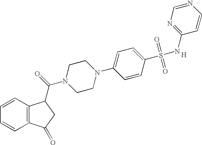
C1=CC2=C(C=C1)C(=O)CC2C(=O)N1CCN(C2=CC=C(S(=O)(=O)NC3=NC=NC=C3)C=C2)CC1.[H]
